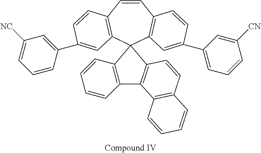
C1=CC2=C(C3(C4=C1C=CC(C1=CC=CC([CN])=C1)=C4)C1=C(C=CC=C1)C1=C3C=CC3=C1C=CC=C3)C=C(C1=CC([NC])=CC=C1)C=C2
